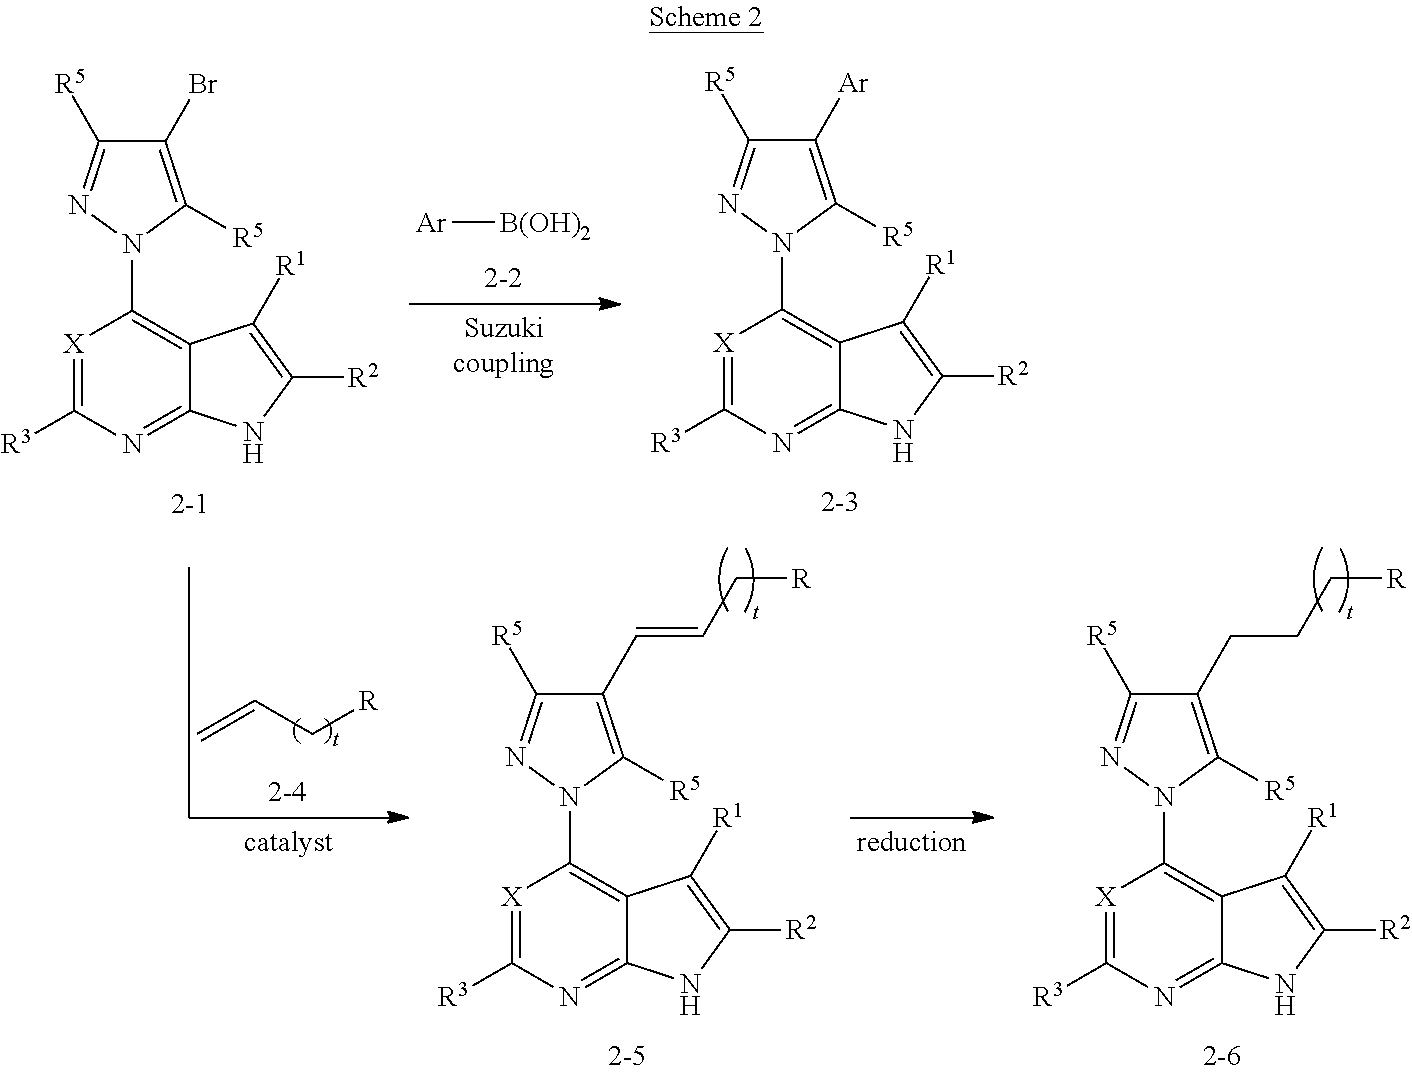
C1(Br)=C([R5])N(C2=C3C(=NC([R3])=[X]2)NC([R2])=C3[R1])N=C1[R5].[Ar][B(OH)2].C1([Ar])=C([R5])N(C2=C3C(=NC([R3])=[X]2)NC([R2])=C3[R1])N=C1[R5].C=CC[R].C1(C=CC[R])=C([R5])N(C2=C3C(=NC([R3])=[X]2)NC([R2])=C3[R1])N=C1[R5].C1(CCC[R])=C([R5])N(C2=C3C(=NC([R3])=[X]2)NC([R2])=C3[R1])N=C1[R5]
